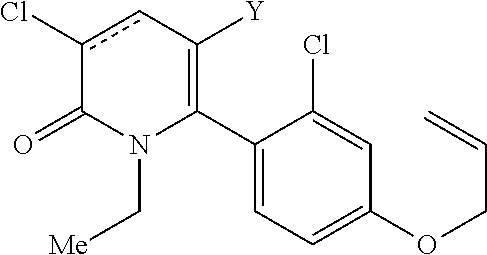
C1(C2=C([Y])cc(Cl)C(=O)N2C[Me])=CC=C(OCC=C)C=C1Cl
